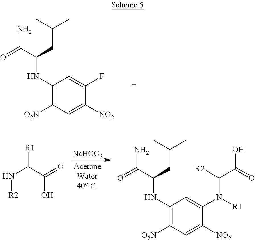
C1(NC(C(=O)N)CC(C)C)=C([O2N])C=C([NO2])C(F)=C1.[NaHCO3].[R2]NC(C(=O)O)[R1].C1(NC(C(=O)N)CC(C)C)=C([O2N])C=C([NO2])C(N([R1])C(C(=O)O)[R2])=C1
